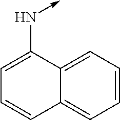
C12=CC=CC=C1C=CC=C2N->C
